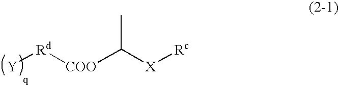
[Y][Rd][COO]C([X][Rc])C
